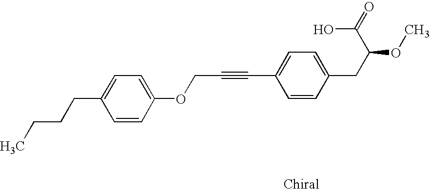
C1=C(OCC#CC2=CC=C(CC(OC)C(=O)O)C=C2)C=CC(CCCC)=C1
